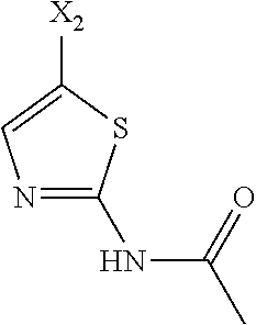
C1([X2])=CN=C(NC(C)=O)S1
